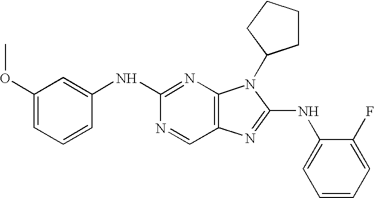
C1(OC)=CC=CC(NC2=NC3=C(C=N2)N=C(NC2=CC=CC=C2F)N3C2CCCC2)=C1
